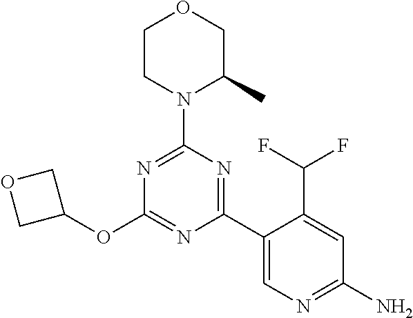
O1CCN(C2=NC(OC3COC3)=NC(C3=CN=C(N)C=C3C(F)F)=N2)C(C)C1
